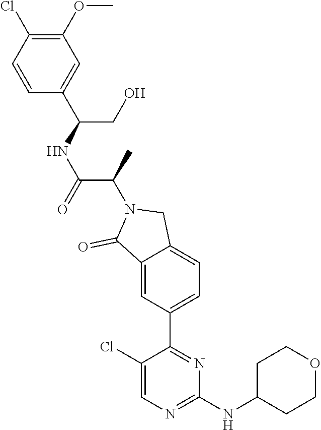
C1=CC(Cl)=C(OC)C=C1C(NC(C(C)N1C(=O)C2=CC(C3=NC(NC4CCOCC4)=NC=C3Cl)=CC=C2C1)=O)CO
